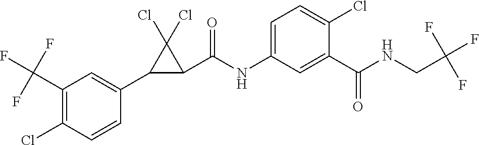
C1(Cl)=C(C(F)(F)F)C=C(C2C(C(NC3=CC=C(Cl)C(C(NCC(F)(F)F)=O)=C3)=O)C2(Cl)Cl)C=C1
